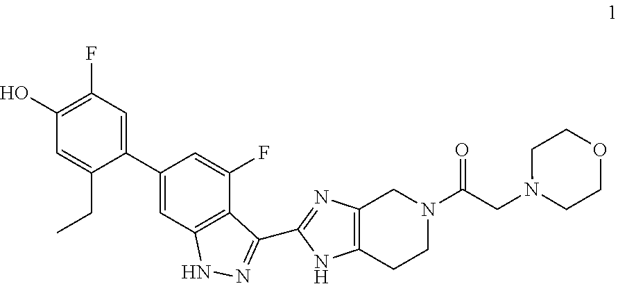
C1(O)=C(F)C=C(C2=CC3=C(C(F)=C2)C(C2=NC4=C(CCN(C(CN5CCOCC5)=O)C4)N2)=NN3)C(CC)=C1
